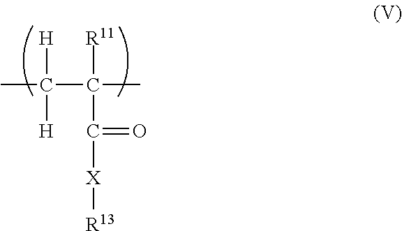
CC(C(C)([R11])C([X][R13])=O)([H])[H]
